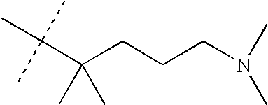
CC(C(C)(CCCN(C)C)C)(C)C
